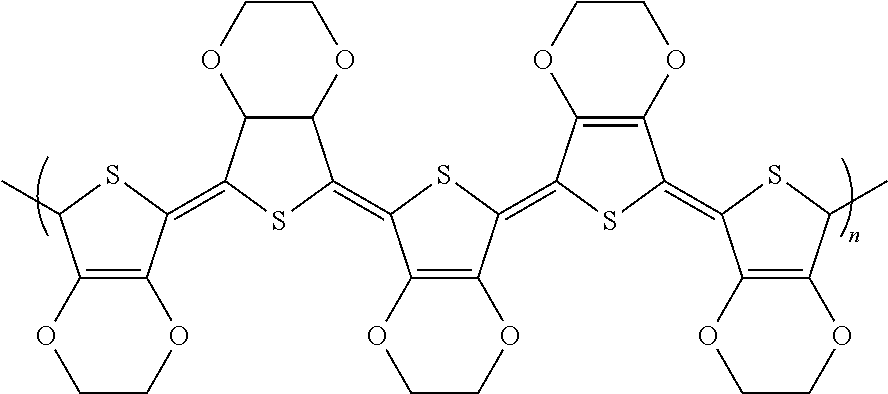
C12=C(OCCO1)C(=C1C3C(OCCO3)C(=C3C4=C(OCCO4)C(=C4C5=C(OCCO5)C(=C5C6=C(OCCO6)C(C)S5)S4)S3)S1)SC2C
